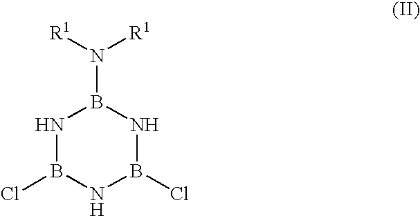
N1B(Cl)NB(Cl)NB1N([R1])[R1]
